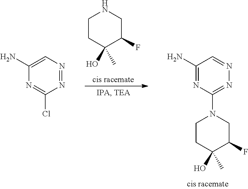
C1(N)=CN=NC(Cl)=N1.C1CC(O)(C)C(F)CN1C1=NN=CC(N)=N1.C1CC(O)(C)C(F)CN1
